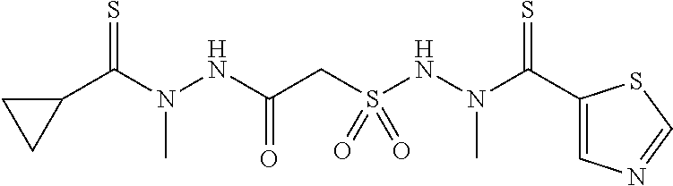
C1(C(N(NC(CS(NN(C(C2=CN=CS2)=S)C)(=O)=O)=O)C)=S)CC1
